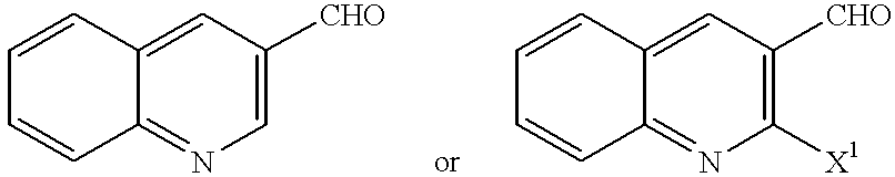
C12=NC=C([CHO])C=C1C=CC=C2.C12=NC([X1])=C([CHO])C=C1C=CC=C2
